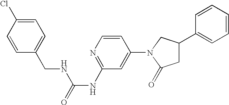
C1=CC(N2C(=O)CC(C3=CC=CC=C3)C2)=CC(NC(=O)NCC2=CC=C(Cl)C=C2)=N1
